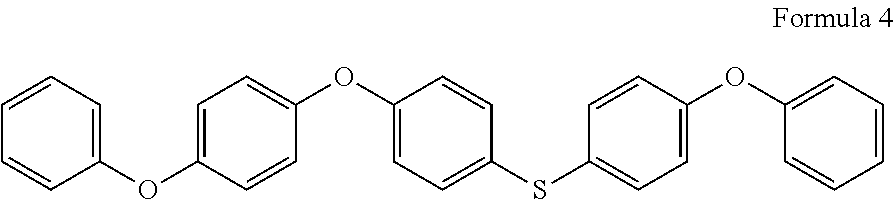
C1=CC=C(OC2=CC=C(OC3=CC=C(SC4=CC=C(OC5=CC=CC=C5)C=C4)C=C3)C=C2)C=C1
